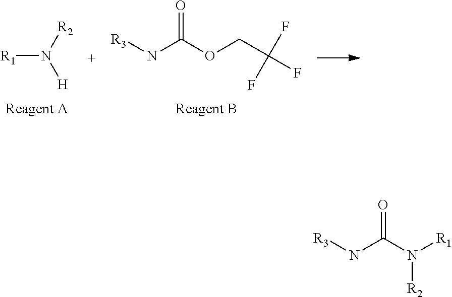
O=C(OCC(F)(F)F)N[R3].[R1]N([R2])[H].O=C(N([R1])[R2])N[R3]
